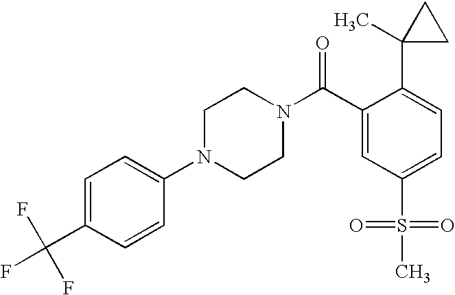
C1(C(F)(F)F)=CC=C(N2CCN(C(C3=CC(S(=O)(=O)C)=CC=C3C3(C)CC3)=O)CC2)C=C1
